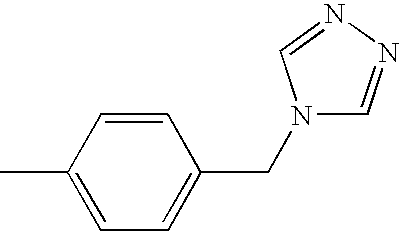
C1=CC(C)=CC=C1CN1C=NN=C1
